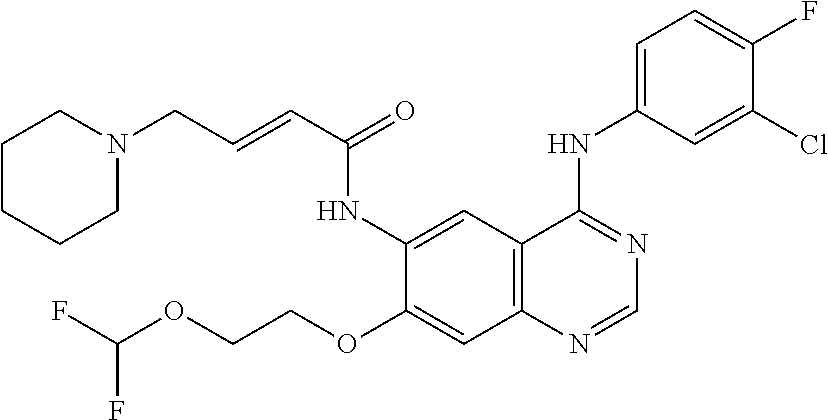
FC(OCCOC1=CC2=C(C=C1NC(C=CCN1CCCCC1)=O)C(NC1=CC=C(F)C(Cl)=C1)=NC=N2)F
